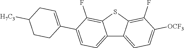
C12=CC=C(C3=CCC([H7C3])CC3)C(F)=C1SC1=C(F)C([OCF3])=CC=C21
